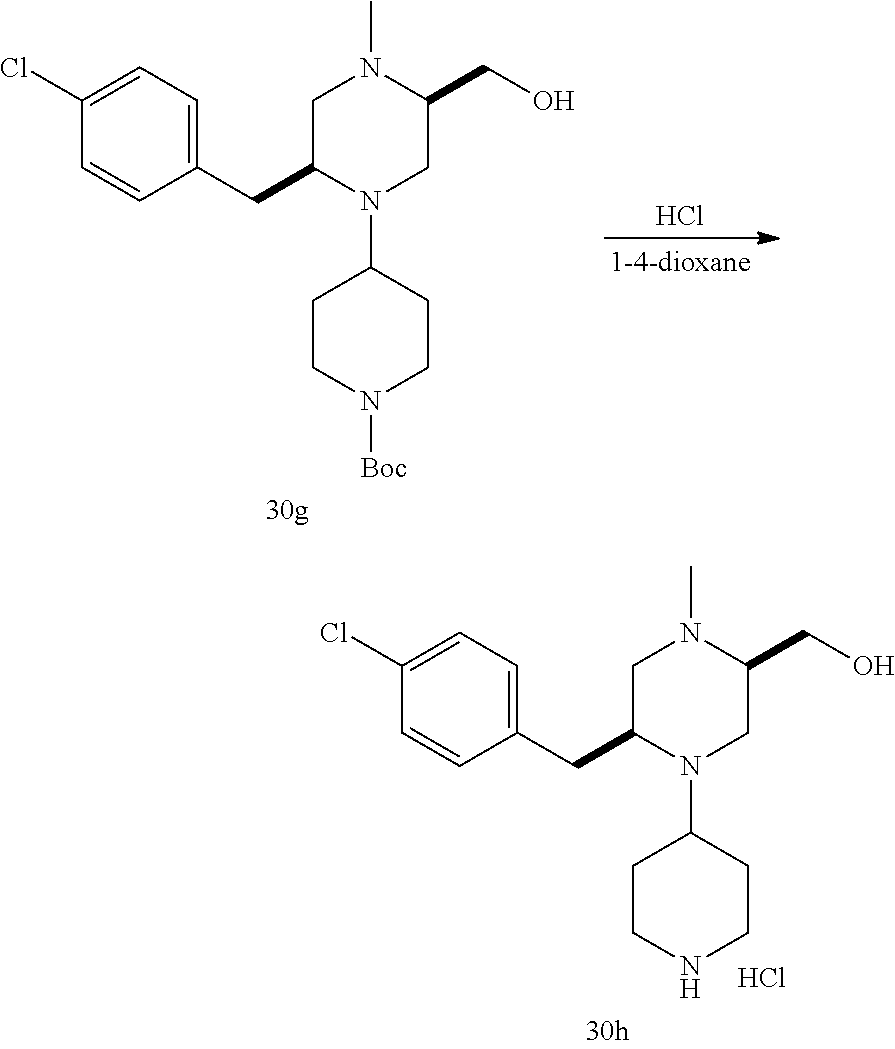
Cl.[1-4-dioxane].C1(CC2CN(C)C(CO)CN2C2CCN([Boc])CC2)=CC=C(Cl)C=C1.C1(CC2CN(C)C(CO)CN2C2CCNCC2)=CC=C(Cl)C=C1.Cl
